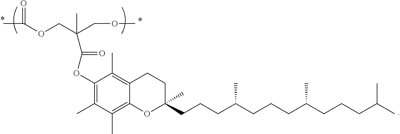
CC(OCC(COC)(C)C(OC1=C(C)C(C)=C2C(=C1C)CCC(CCCC(CCCC(CCCC(C)C)C)C)(C)O2)=O)=O
